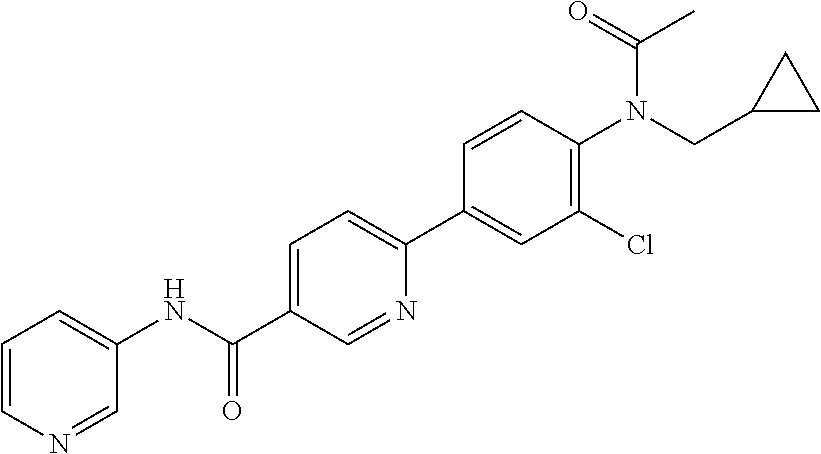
N(C(C1=CC=C(C2=CC(Cl)=C(N(CC3CC3)C(=O)C)C=C2)N=C1)=O)C1=CC=CN=C1
